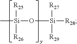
[Si](O[Si]([R28])([R27])[R29])([R25])([R26])C
